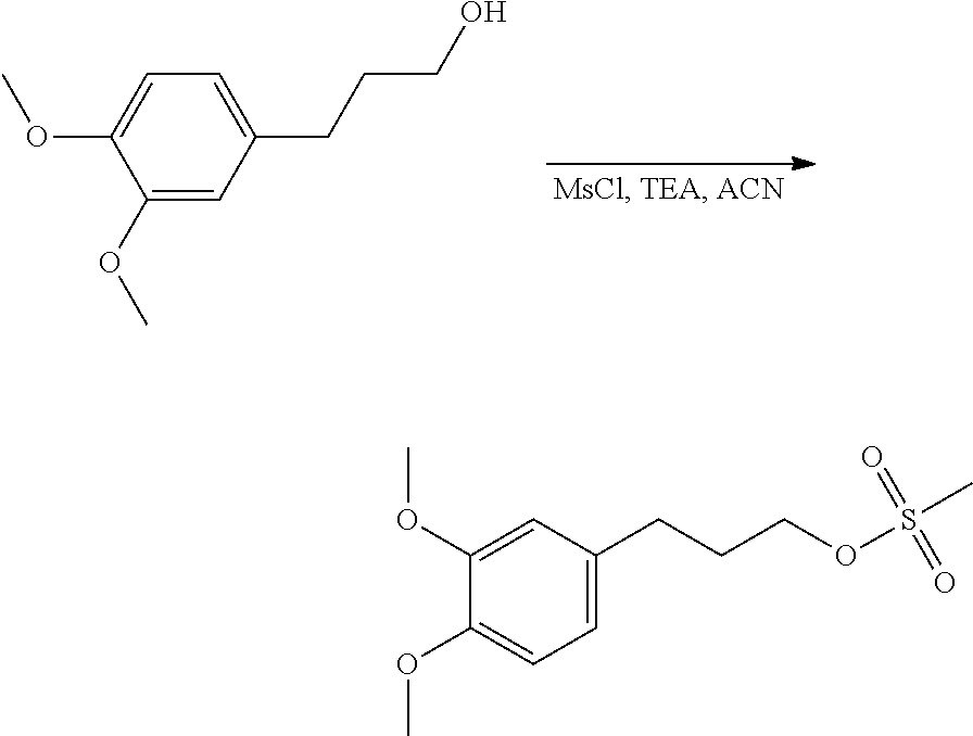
C1=C(CCCO)C=C(OC)C(OC)=C1.C1=C(CCCOS(C)(=O)=O)C=C(OC)C(OC)=C1
